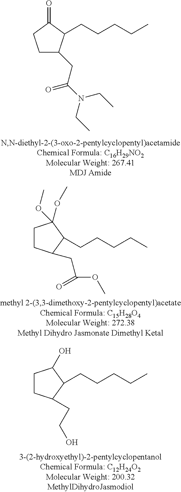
C1C(CC(N(CC)CC)=O)C(CCCCC)C(=O)C1.C1CC(CC(OC)=O)C(CCCCC)C1(OC)OC.C1CC(CCO)C(CCCCC)C1O
